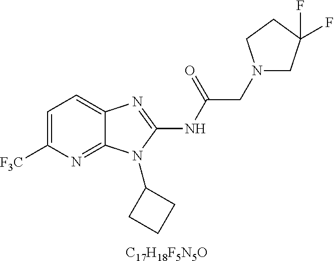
[C17H18F5N5O].C1=C([F3C])N=C2C(=C1)N=C(NC(CN1CC(F)(F)CC1)=O)N2C1CCC1
